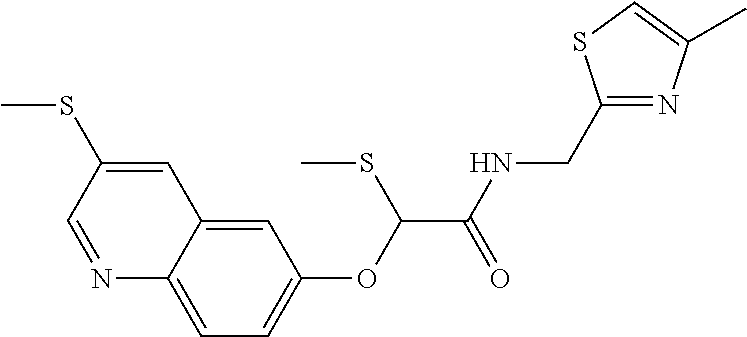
N1=CC(SC)=CC2=CC(OC(C(NCC3=NC(C)=CS3)=O)SC)=CC=C12
